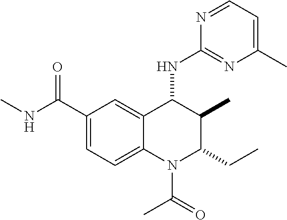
C1(C(NC)=O)=CC=C2C(=C1)C(NC1=NC(C)=CC=N1)C(C)C(CC)N2C(C)=O
